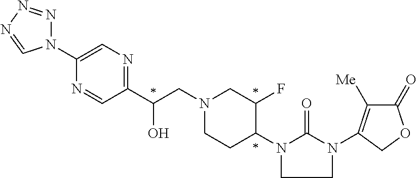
C(CN1CCC(N2CCN(C3=C([Me])C(=O)OC3)C2=O)C(F)C1)(C1=NC=C(N2N=NN=C2)N=C1)O
